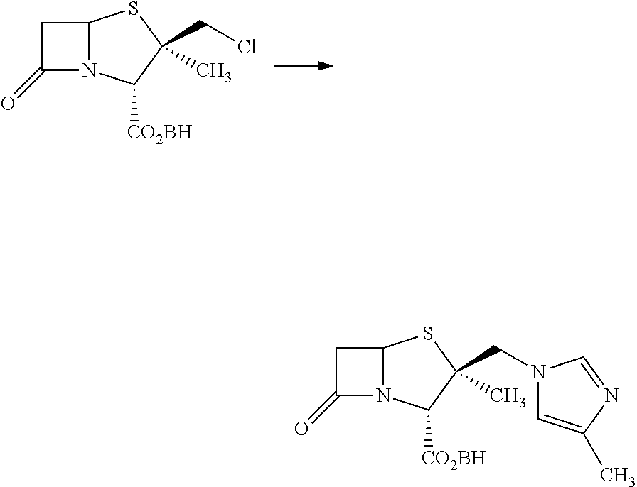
C1(=O)N2C(C1)SC(C)(CCl)C2[CO2BH].C1(=O)N2C(C1)SC(C)(CN1C=C(C)N=C1)C2[CO2BH]
